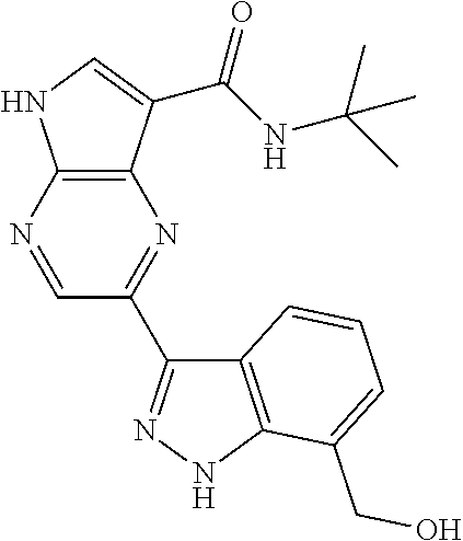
C12=C(C(C(NC(C)(C)C)=O)=CN1)N=C(C1=NNC3=C1C=CC=C3CO)C=N2
